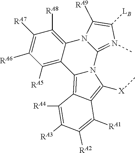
C12=N(C)C([LB])=C([RA9])N1C1=C([RA8])C([RA7])=C([RA6])C([RA5])=C1C1=C3C(=C([X]C)N21)C([RA1])=C([RA2])C([RA3])=C3[RA4]
